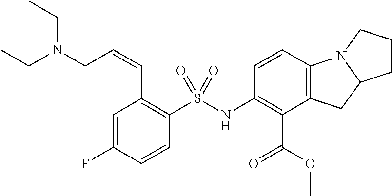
C1=C(F)C=CC(S(NC2=C(C(OC)=O)C3=C(C=C2)N2C(C3)CCC2)(=O)=O)=C1C=CCN(CC)CC
